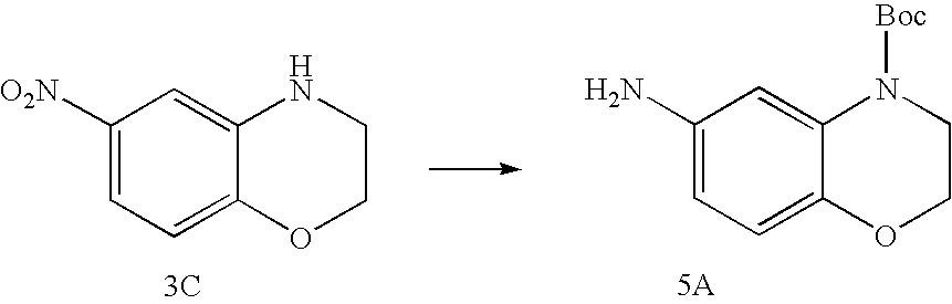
C1(N)=CC=C2C(=C1)N([Boc])CCO2.[5A].[3C].C1([O2N])=CC=C2C(=C1)NCCO2
